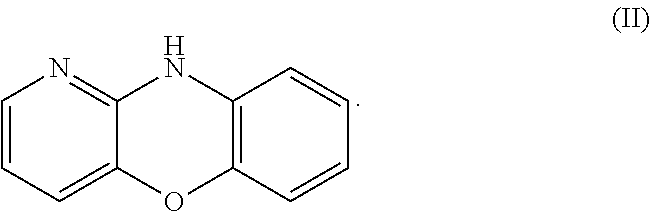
C12=C(C=CC=C1)NC1=NC=CC=C1O2
